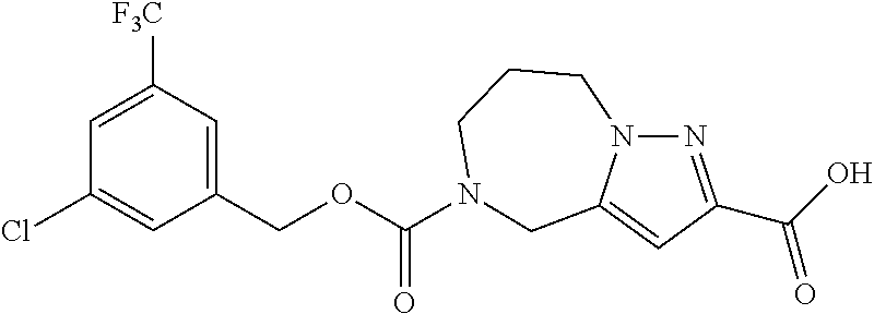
C1(COC(=O)N2CCCN3C(=CC(C(=O)O)=N3)C2)=CC([F3C])=CC(Cl)=C1
